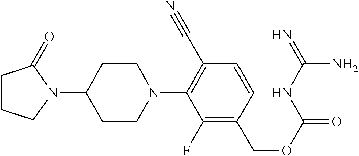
N1(C2CCN(C3=C(C#N)C=CC(COC(=O)NC(=N)N)=C3F)CC2)C(=O)CCC1
